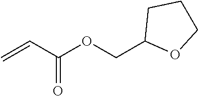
C(=O)(OCC1OCCC1)C=C
